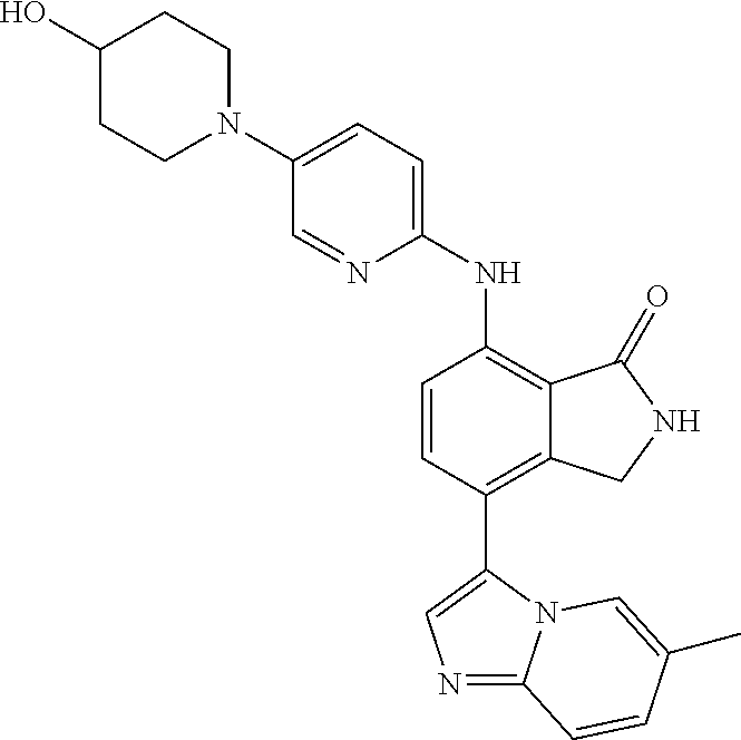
C1(N2CCC(O)CC2)=CC=C(NC2=C3C(=C(C4=CN=C5N4C=C(C)C=C5)C=C2)CNC3=O)N=C1
